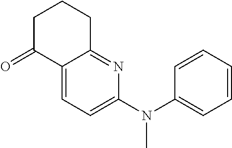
C12=CC=C(N(C)C3=CC=CC=C3)N=C1CCCC2=O
